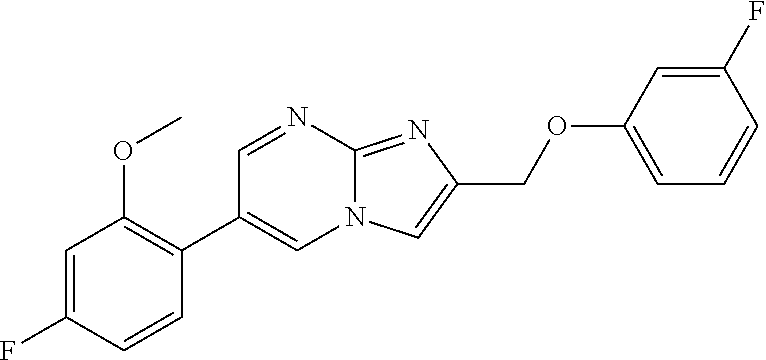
C1=C(F)C=CC(C2=CN3C(=NC(COC4=CC=CC(F)=C4)=C3)N=C2)=C1OC
